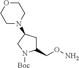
C1(CON)CC(N2CCOCC2)CN1[Boc]
